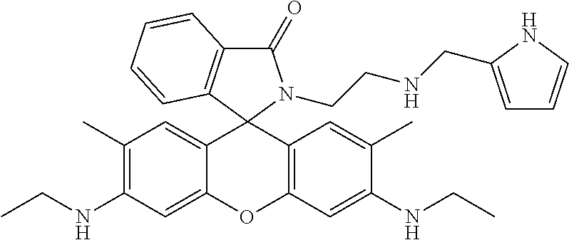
C1(C)=C(NCC)C=C2C(=C1)C1(C3=C(O2)C=C(NCC)C(C)=C3)C2=C(C(=O)N1CCNCC1=CC=CN1)C=CC=C2
